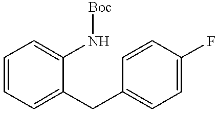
C1=CC=C(CC2=CC=C(F)C=C2)C(N[Boc])=C1
